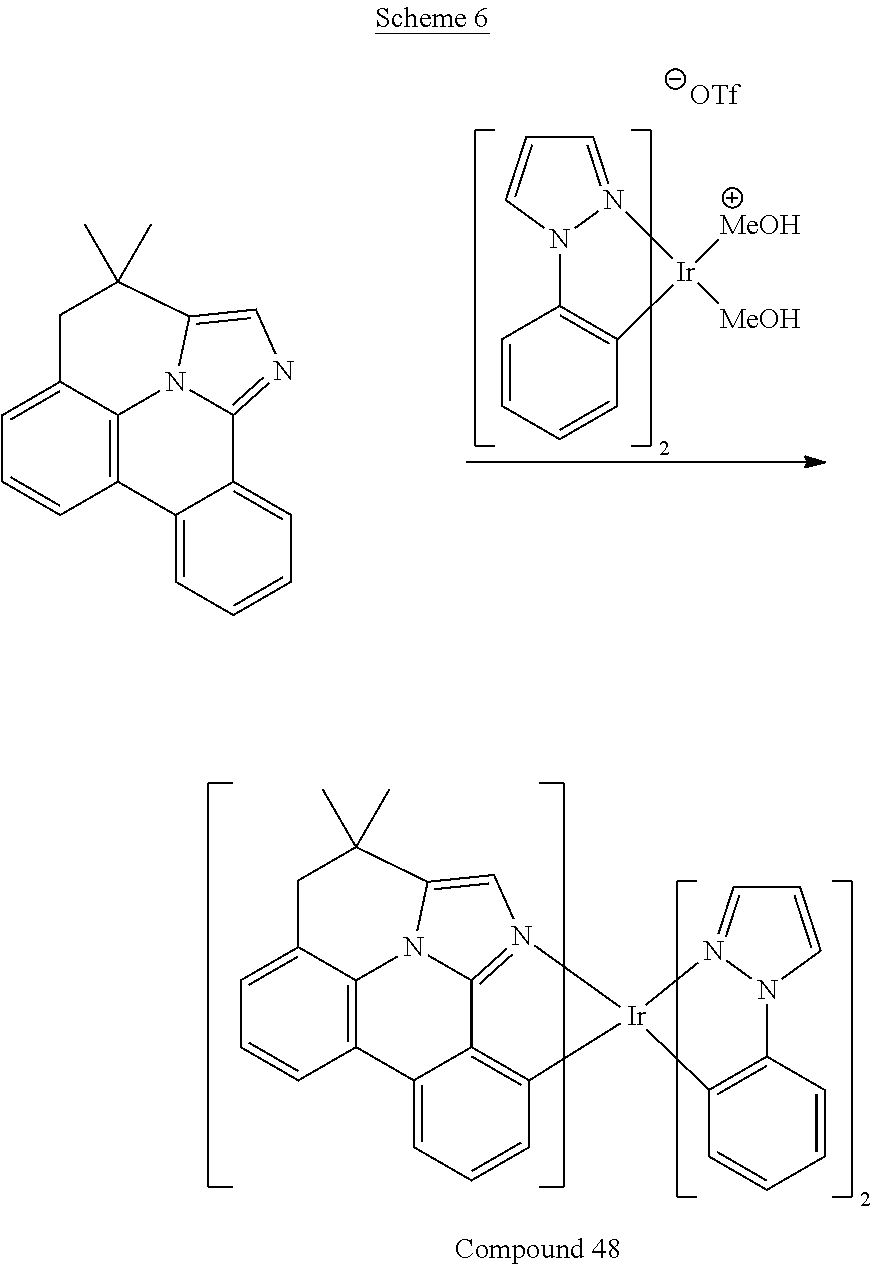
C1=N2N(C=C1)C1=C(C=CC=C1)[Ir]2([MeOH])[MeOH].[OTf].C12=C3C(=CC=C1)CC(C)(C)C1=CN=C(C4=CC=CC=C24)N31.C12=C3C(=CC=C1)CC(C)(C)C1=CN4=C(C5=C(C=CC=C25)[Ir]42C4=C(C=CC=C4)N4C=CC=N42)N31
